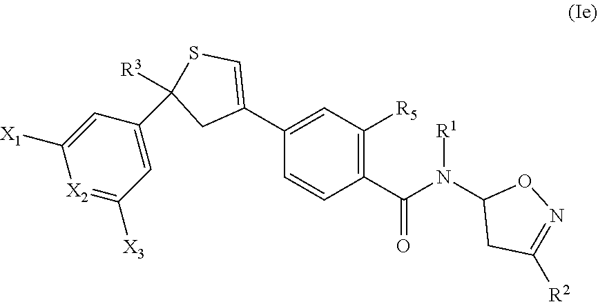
C1=C(C2=CSC([R3])(C3=CC([X3])=[X2]C([X1])=C3)C2)C=CC(C(N(C2CC([R2])=NO2)[R1])=O)=C1[R5]
